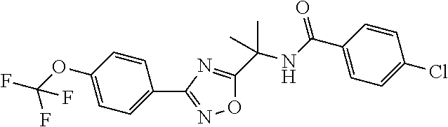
C1(C(NC(C2=NC(C3=CC=C(OC(F)(F)F)C=C3)=NO2)(C)C)=O)=CC=C(Cl)C=C1
